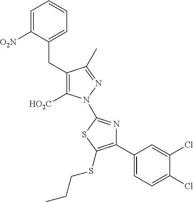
C1=C([O2N])C(CC2=C([HO2C])N(C3=NC(C4=CC=C(Cl)C(Cl)=C4)=C(SCCC)S3)N=C2C)=CC=C1
